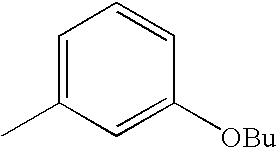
C1=C(C)C=C([OBu])C=C1
